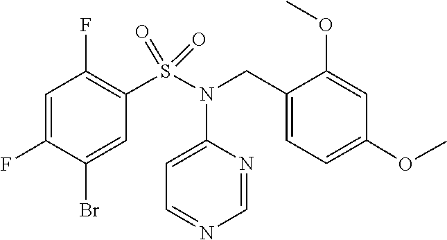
C1=NC(N(S(=O)(=O)C2=C(F)C=C(F)C(Br)=C2)CC2=CC=C(OC)C=C2OC)=CC=N1
